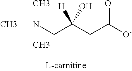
CN(C)(C)CC(CC([O-])=O)([H])O
